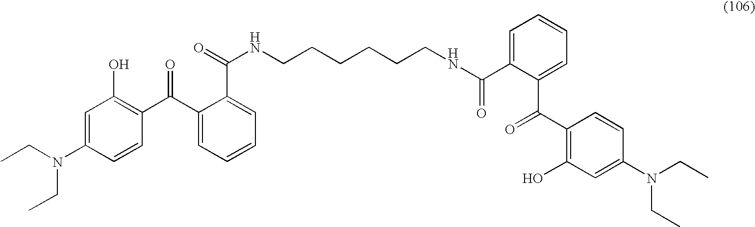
C1=C(N(CC)CC)C=CC(C(C2=CC=CC=C2C(=O)NCCCCCCNC(=O)C2=CC=CC=C2C(=O)C2=C(O)C=C(N(CC)CC)C=C2)=O)=C1O
